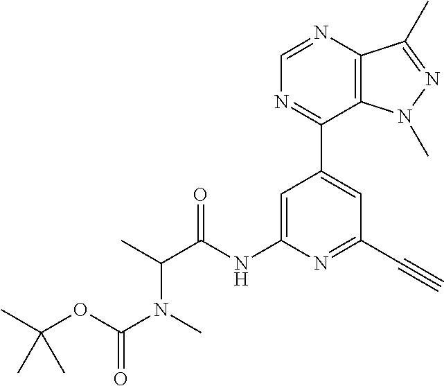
C1=C(NC(C(C)N(C)C(OC(C)(C)C)=O)=O)N=C(C#C)C=C1C1=NC=NC2=C1N(C)N=C2C
